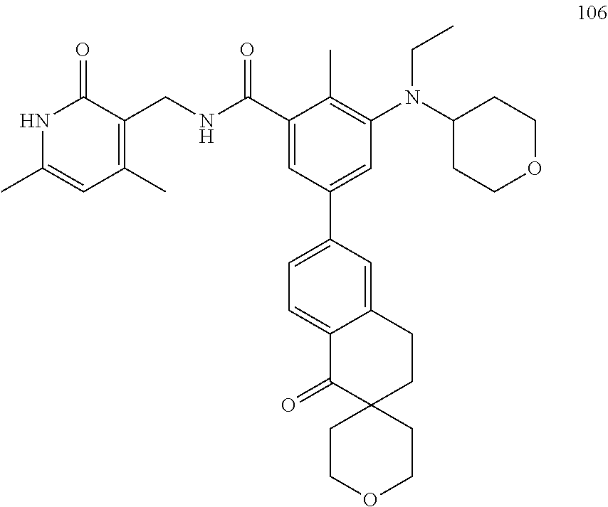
N(CC)(C1CCOCC1)C1=C(C)C(C(NCC2=C(C)C=C(C)NC2=O)=O)=CC(C2=CC=C3C(=C2)CCC2(C3=O)CCOCC2)=C1
